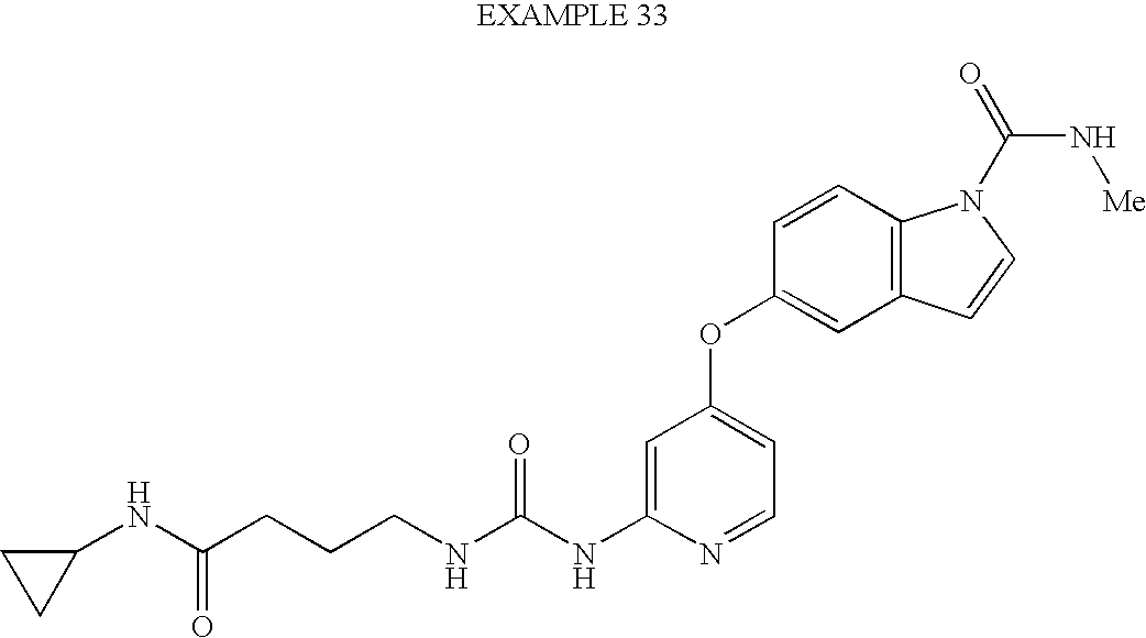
N(C(NC1=CC(OC2=CC3=C(C=C2)N(C(=O)N[Me])C=C3)=CC=N1)=O)CCCC(NC1CC1)=O
